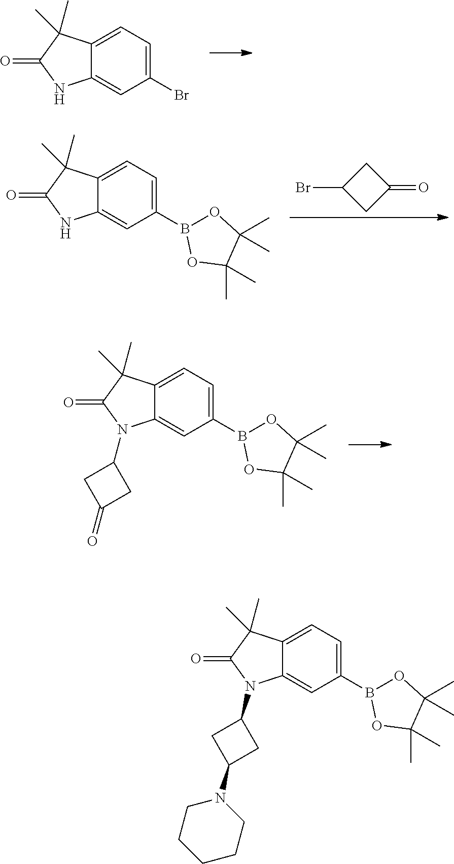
C1(Br)=CC=C2C(=C1)NC(=O)C2(C)C.C1C(Br)CC1=O.C1(B2OC(C)(C)C(C)(C)O2)=CC=C2C(=C1)NC(=O)C2(C)C.C1(B2OC(C)(C)C(C)(C)O2)=CC=C2C(=C1)N(C1CC(=O)C1)C(=O)C2(C)C.C1(B2OC(C)(C)C(C)(C)O2)=CC=C2C(=C1)N(C1CC(N3CCCCC3)C1)C(=O)C2(C)C
